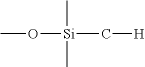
CO[Si](C)(C)C[H]
